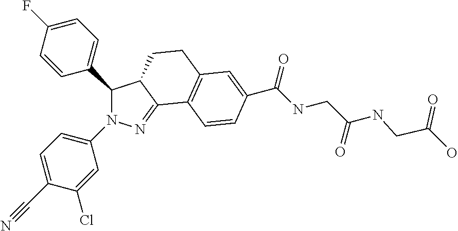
C1(C2=CC=C(F)C=C2)N(C2=CC=C(C#N)C(Cl)=C2)N=C2C1CCC1=C2C=CC(C(=O)NCC(NCC(=O)O)=O)=C1
